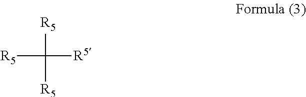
[R5]C([R5])([R5])[R5]
